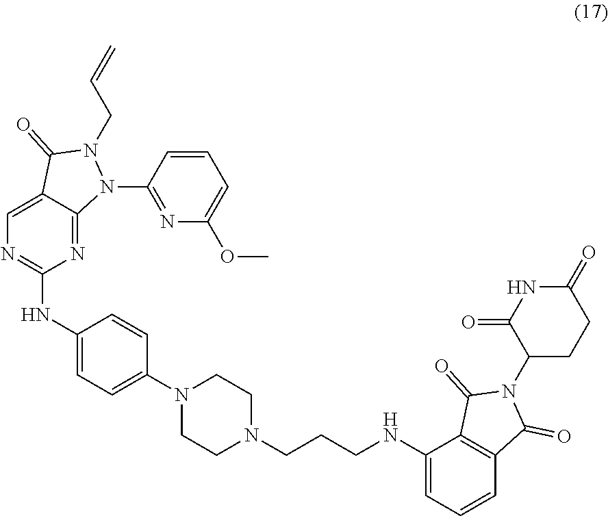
N1(C2=CC=C(NC3=NC=C4C(=N3)N(C3=NC(OC)=CC=C3)N(CC=C)C4=O)C=C2)CCN(CCCNC2=CC=CC3=C2C(=O)N(C2CCC(=O)NC2=O)C3=O)CC1
